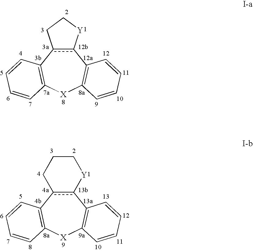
c12c(C3=C([X]C4=C1C=CC=C4)C=CC=C3)CC[Y]2.c12c(C3=C([X]C4=C1C=CC=C4)C=CC=C3)CCC[Y]2
